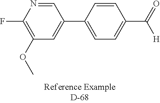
C1=NC(F)=C(OC)C=C1C1=CC=C(C(=O)[H])C=C1
